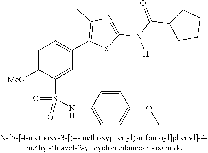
C1=C([OMe])C(S(NC2=CC=C(OC)C=C2)(=O)=O)=CC(C2=C(C)N=C(N(C(=O)C3CCCC3)[H])S2)=C1
